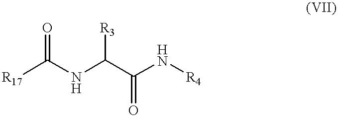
[R17]C(NC(C(N[R4])=O)[R3])=O
